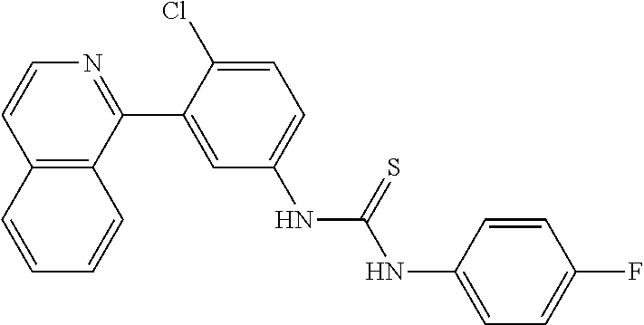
C12=C(C(C3=CC(NC(NC4=CC=C(F)C=C4)=S)=CC=C3Cl)=NC=C1)C=CC=C2
